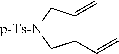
C(C[p-Ts-N]CC=C)C=C
